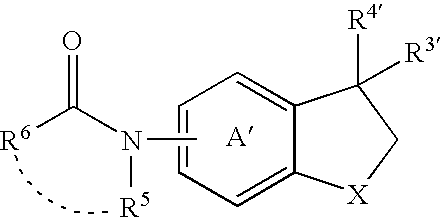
N(C)(C([R6])=O)[R5].C1=CC=C2C(=C1)C([R4])([R3])C[X]2
